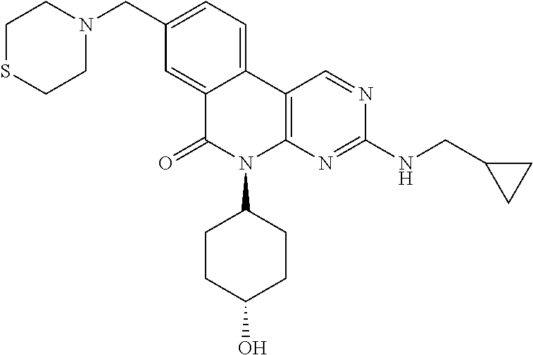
C12=CC(CN3CCSCC3)=CC=C1C1=C(N(C3CCC(O)CC3)C2=O)N=C(NCC2CC2)N=C1
